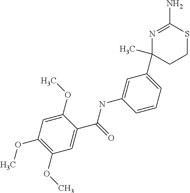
N(C1=CC(C2(C)CCSC(N)=N2)=CC=C1)C(C1=CC(OC)=C(OC)C=C1OC)=O
